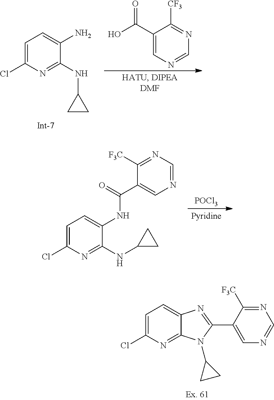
C1(Cl)=CC=C(N)C(NC2CC2)=N1.C1(C(O)=O)=CN=CN=C1[CF3].C1(Cl)=CC=C2C(=N1)N(C1CC1)C(C1=CN=CN=C1[F3C])=N2.C1(Cl)=CC=C(NC(C2=CN=CN=C2[F3C])=O)C(NC2CC2)=N1.[Pyridine].[POCl3]
